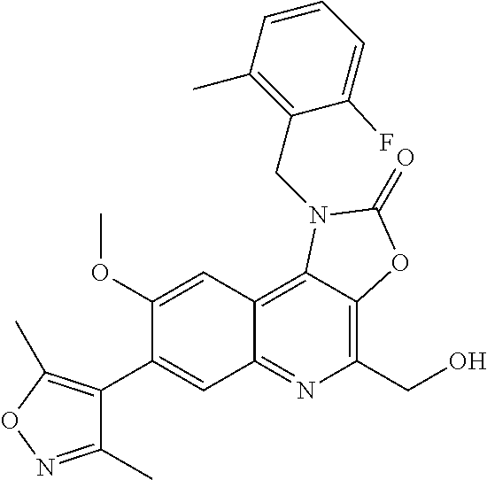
C1(OC)=CC2=C3C(=C(CO)N=C2C=C1C1=C(C)ON=C1C)OC(=O)N3CC1=C(C)C=CC=C1F
